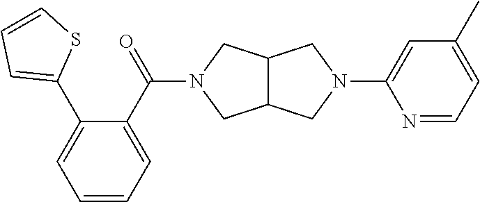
N1=CC=C(C)C=C1N1CC2C(C1)CN(C(C1=CC=CC=C1C1=CC=CS1)=O)C2
